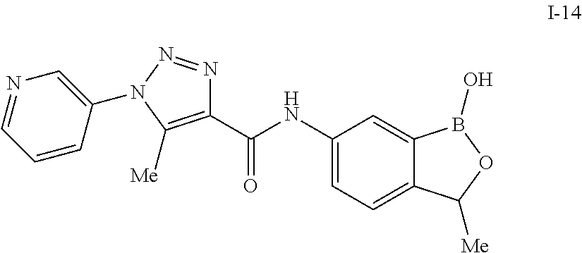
C1(C(NC2=CC=C3C(=C2)B(O)OC3[Me])=O)=C([Me])N(C2=CN=CC=C2)N=N1
